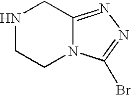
N1CCN2C(=NN=C2Br)C1
